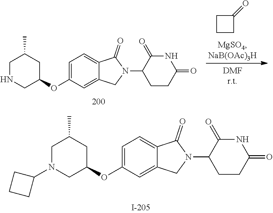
C1CCC1=O.C1NCC(OC2=CC=C3C(=C2)CN(C2CCC(=O)NC2=O)C3=O)CC1C.C1N(C2CCC2)CC(OC2=CC=C3C(=C2)CN(C2CCC(=O)NC2=O)C3=O)CC1C
